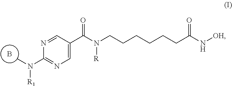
B.CN(C1=NC=C(C(N(CCCCCCC(N[OH])=O)[R])=O)C=N1)[R1]
